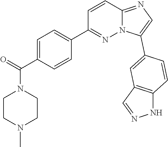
C1=C(C(=O)N2CCN(C)CC2)C=CC(C2=NN3C(=NC=C3C3=CC4=C(NN=C4)C=C3)C=C2)=C1
